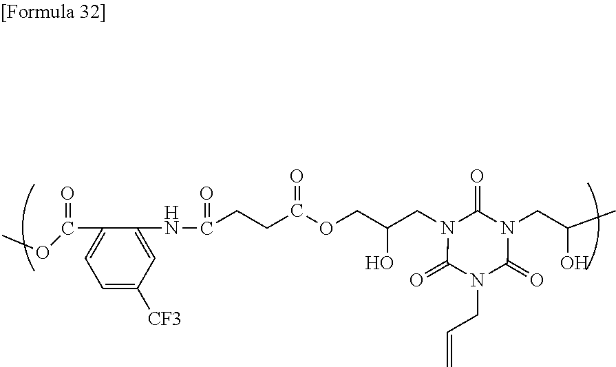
C1(C(OC)=O)=CC=C([CF3])C=C1NC(=O)CCC(OCC(CN1C(=O)N(CC(C)O)C(=O)N(CC=C)C1=O)O)=O
